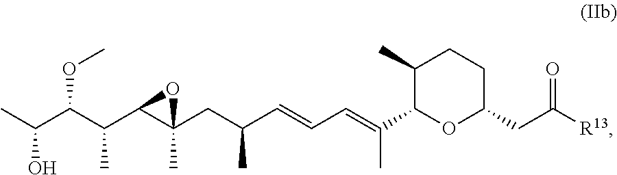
CC(C(C(C1C(CC(C=CC=C(C)C2C(C)CCC(CC([R13])=O)O2)C)(C)O1)C)OC)O
